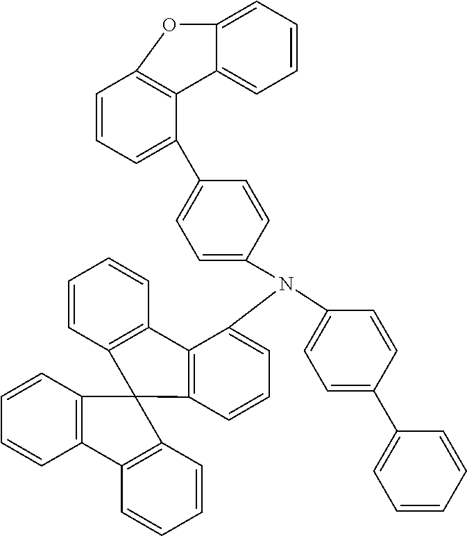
C1(C2=CC=CC=C2)=CC=C(N(C2=CC=CC3=C2C2=C(C=CC=C2)C32C3=C(C=CC=C3)C3=C2C=CC=C3)C2=CC=C(C3=CC=CC4=C3C3=CC=CC=C3O4)C=C2)C=C1
